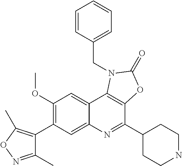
C1(C2=C(OC)C=C3C(=C2)N=C(C2CCNCC2)C2=C3N(CC3=CC=CC=C3)C(=O)O2)=C(C)ON=C1C
